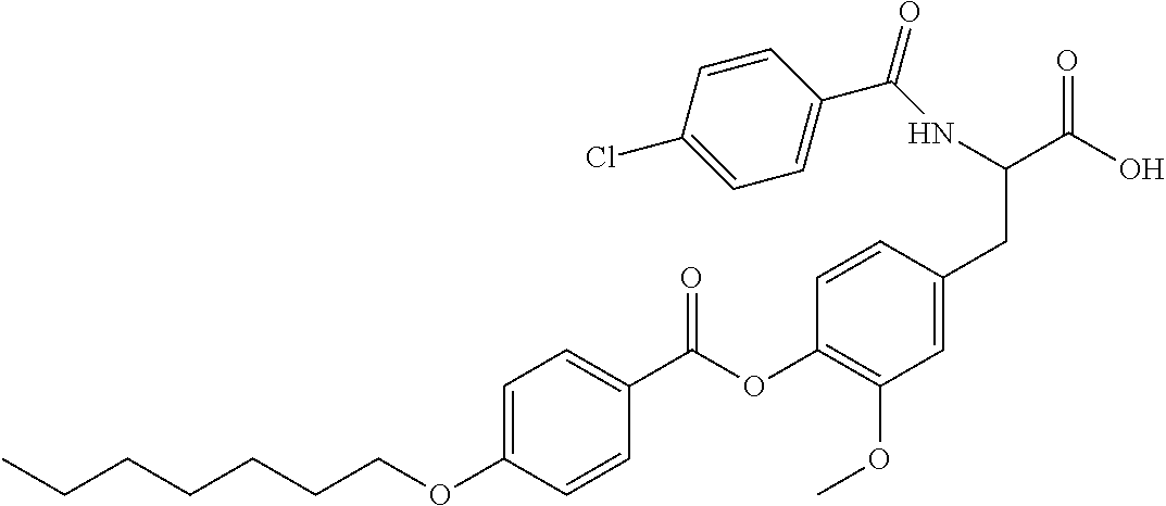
C1=C(OCCCCCCC)C=CC(C(OC2=C(OC)C=C(CC(C(O)=O)NC(C3=CC=C(Cl)C=C3)=O)C=C2)=O)=C1
